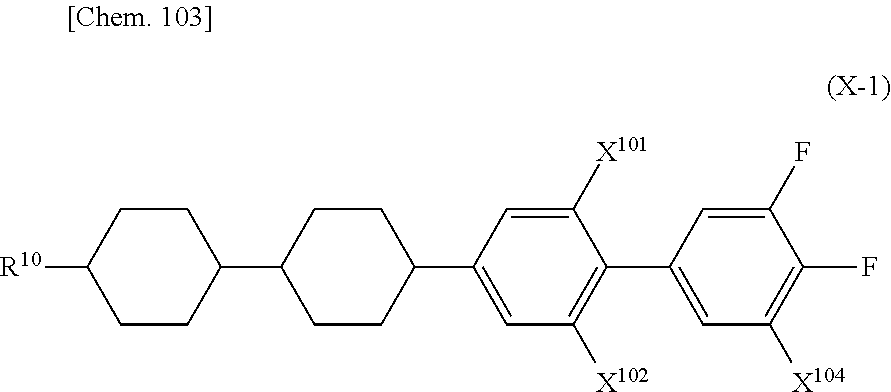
C1(C2=CC([X104])=C(F)C(F)=C2)=C([X102])C=C(C2CCC(C3CCC([R10])CC3)CC2)C=C1[X101]
